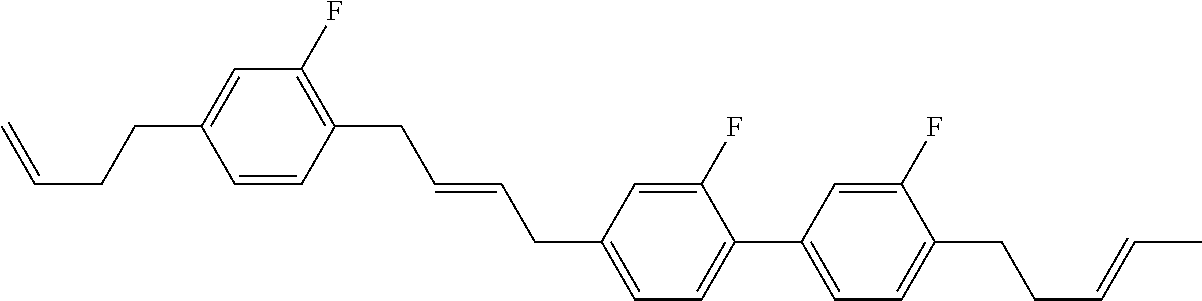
C1=CC(CC=CCC2=CC=C(C3=CC=C(CCC=CC)C(F)=C3)C(F)=C2)=C(F)C=C1CCC=C
